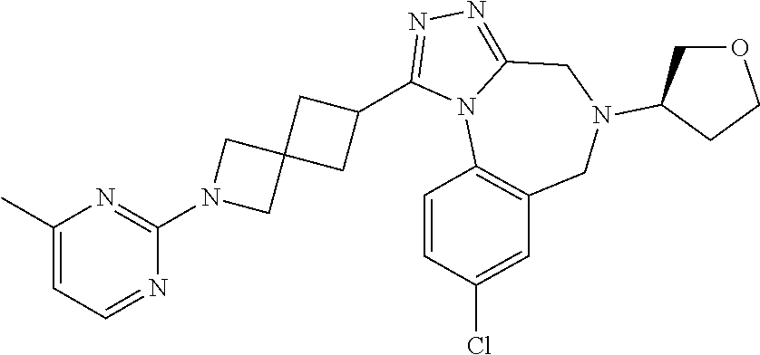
C1(C)=CC=NC(N2CC3(C2)CC(C2=NN=C4N2C2=C(CN(C5COCC5)C4)C=C(Cl)C=C2)C3)=N1
